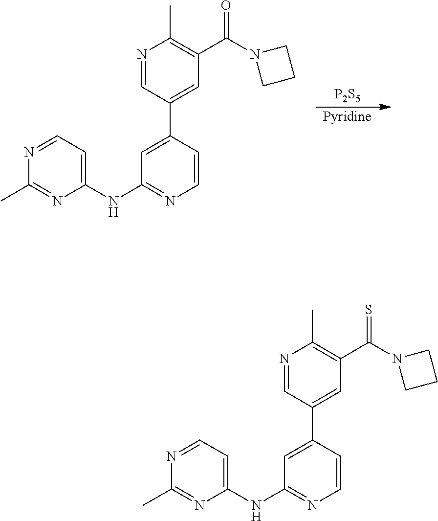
[P2S5].[Pyridine].N1=CC=C(NC2=NC=CC(C3=CC(C(N4CCC4)=O)=C(C)N=C3)=C2)N=C1C.N1=CC=C(NC2=NC=CC(C3=CC(C(N4CCC4)=S)=C(C)N=C3)=C2)N=C1C
